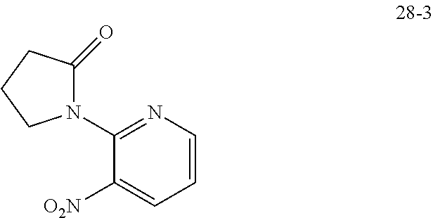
C1=CN=C(N2C(=O)CCC2)C([O2N])=C1
